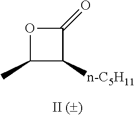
C1(C)C([n-C5H11])C(=O)O1
